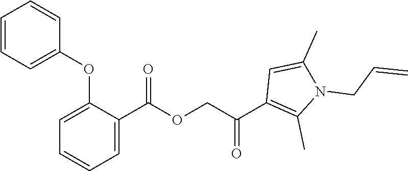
C1=CC=C(OC2=CC=CC=C2C(=O)OCC(C2=C(C)N(CC=C)C(C)=C2)=O)C=C1
